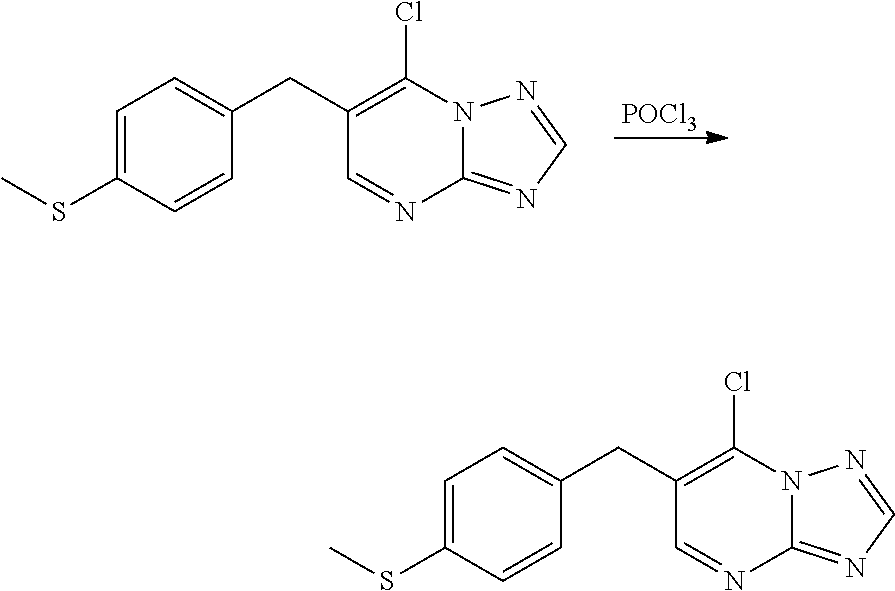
[POCl3].N1=C2N(N=C1)C(Cl)=C(CC1=CC=C(SC)C=C1)C=N2.C1=NN2C(=N1)N=CC(CC1=CC=C(SC)C=C1)=C2Cl
